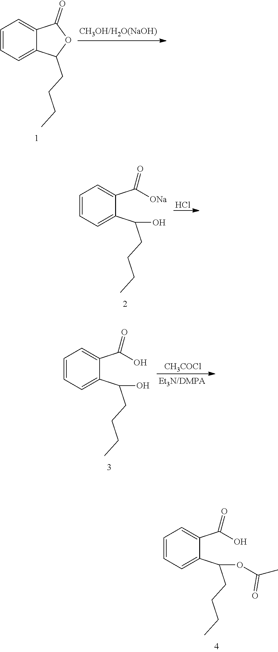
C1=CC=C2C(=C1)C(=O)OC2CCCC.C1=CC=C(C(CCCC)O)C(C([ONa])=O)=C1.Cl.C1=CC=C(C(CCCC)O)C(C(O)=O)=C1.[CH3COCl].C1=CC=C(C(CCCC)OC(C)=O)C(C(O)=O)=C1
